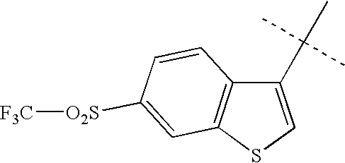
C1(C(C)(C)C)=CSC2=C1C=CC([O2S][F3C])=C2
